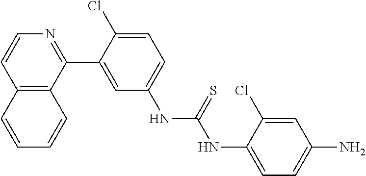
C12=C(C(C3=CC(NC(NC4=CC=C(N)C=C4Cl)=S)=CC=C3Cl)=NC=C1)C=CC=C2
